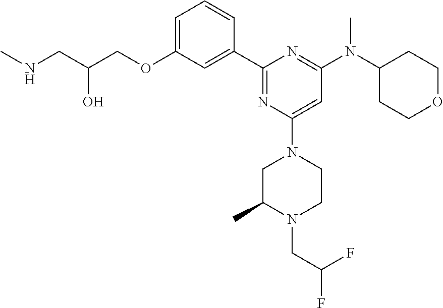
C1=C(OCC(CNC)O)C=C(C2=NC(N3CC(C)N(CC(F)F)CC3)=CC(N(C3CCOCC3)C)=N2)C=C1
